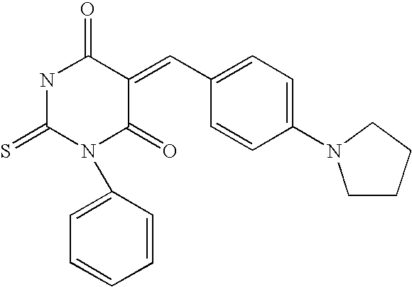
S=C1NC(=O)C(=CC2=CC=C(N3CCCC3)C=C2)C(=O)N1C1=CC=CC=C1
